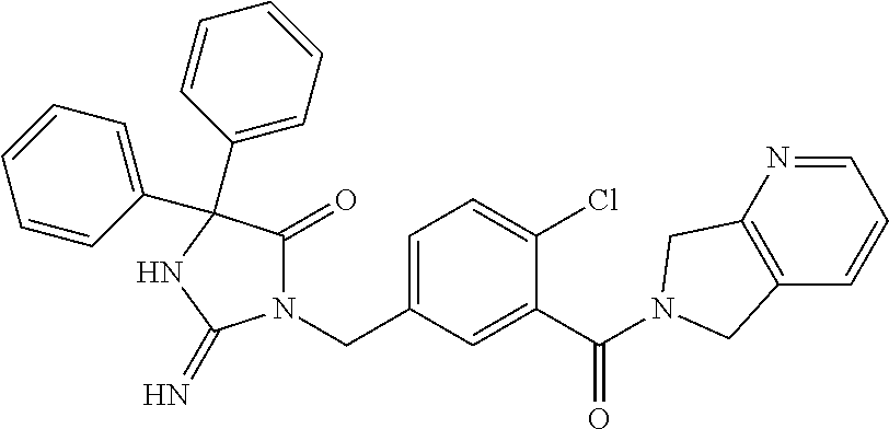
N1(CC2=CC=C(Cl)C(C(=O)N3CC4=C(C=CC=N4)C3)=C2)C(=O)C(C2=CC=CC=C2)(C2=CC=CC=C2)NC1=N
